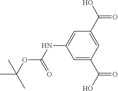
C1=C(NC(=O)OC(C)(C)C)C=C(C(=O)O)C=C1C(=O)O
